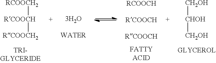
[RCOOCH].[RCOOCH].[RCOOCH].[CH2OH][CHOH][CH2OH].[RCOOCH2][RCOOCH][RCOOCH2]
